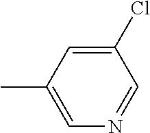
C1(Cl)=CC(C)=CN=C1
